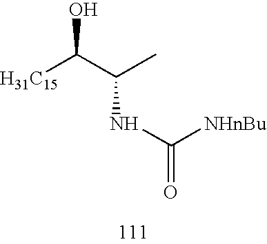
[H31C15]C(C(C)NC([NHnBu])=O)O
